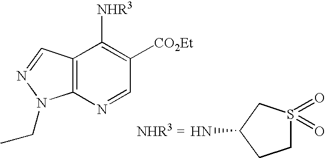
C12=C(N=CC([CO2Et])=C1[NHR3])N(CC)N=C2.C1S(=O)(=O)CC(N)C1
